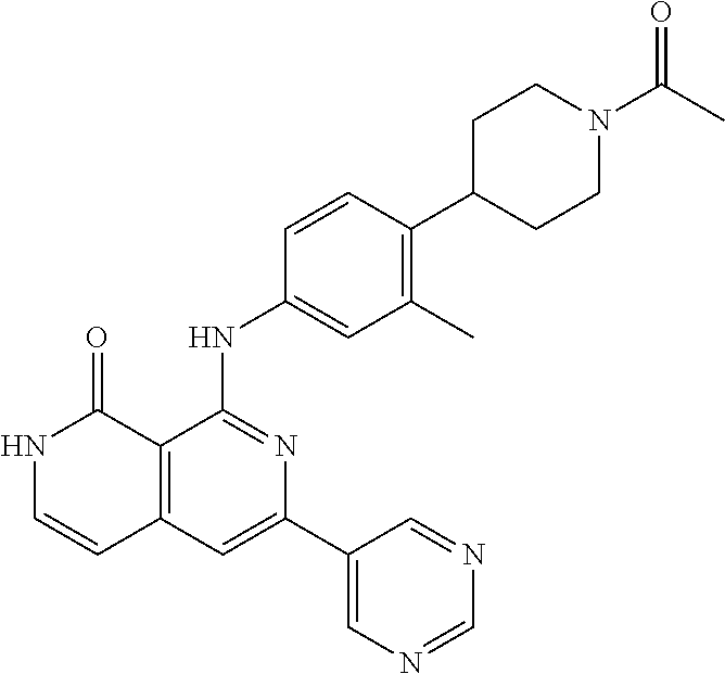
C1=CC(NC2=NC(C3=CN=CN=C3)=CC3=C2C(=O)NC=C3)=CC(C)=C1C1CCN(C(C)=O)CC1
